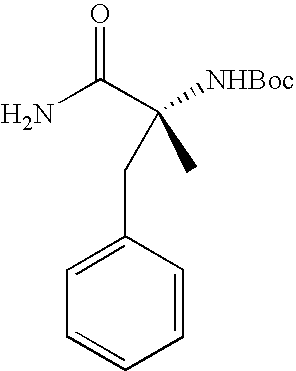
C1=CC(CC([NHBoc])(C(=O)N)C)=CC=C1
